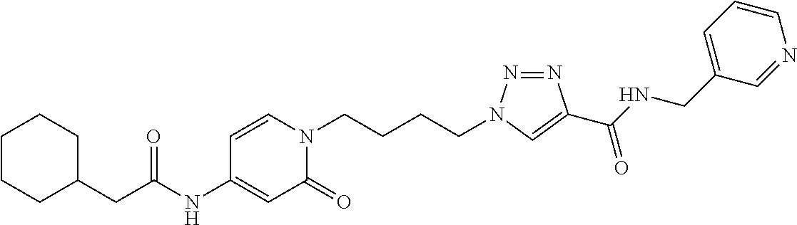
C(NC1=CC(=O)N(CCCCN2N=NC(C(NCC3=CC=CN=C3)=O)=C2)C=C1)(=O)CC1CCCCC1
